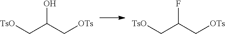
C(C(O)C[OTs])[TsO].C(C(F)C[OTs])[TsO]
